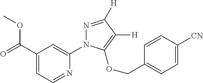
C1(C(=O)OC)=CC=NC(N2N=C([H])C([H])=C2OCC2=CC=C([CN])C=C2)=C1
